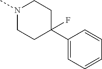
C1(C2(F)CCN(C)CC2)=CC=CC=C1
